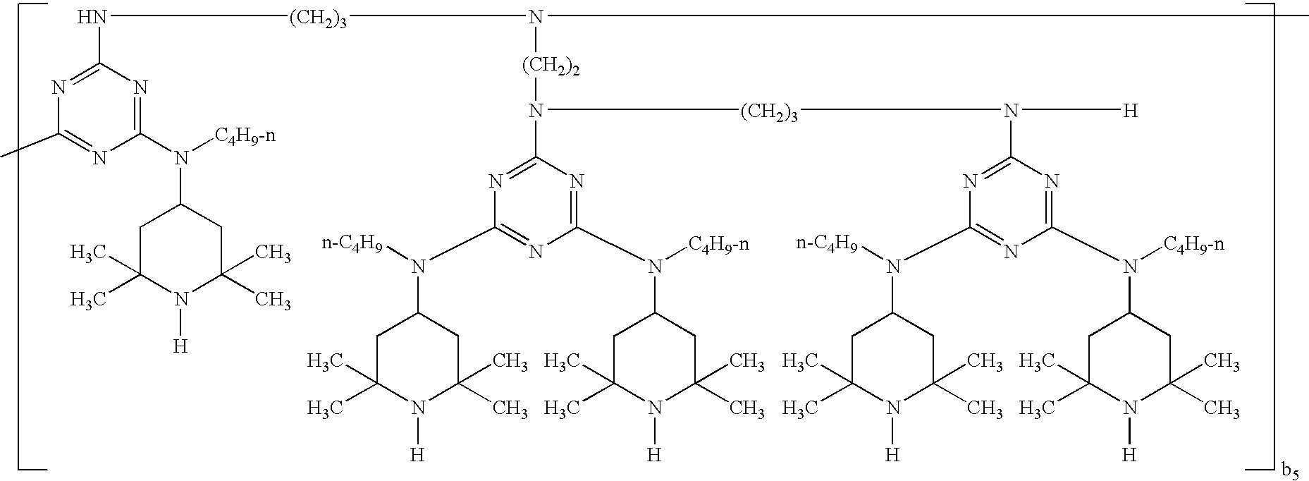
N([(CH2)3]N([(CH2)2]N([(CH2)3]N([H])C1=NC(N(C2CC(C)(C)N([H])C(C)(C)C2)[n-C4H9])=NC(N([C4H9-n])C2CC(C)(C)N([H])C(C)(C)C2)=N1)C1=NC(N(C2CC(C)(C)N([H])C(C)(C)C2)[n-C4H9])=NC(N([C4H9-n])C2CC(C)(C)N([H])C(C)(C)C2)=N1)C)C1=NC(C)=NC(N([C4H9-n])C2CC(C)(C)N([H])C(C)(C)C2)=N1
